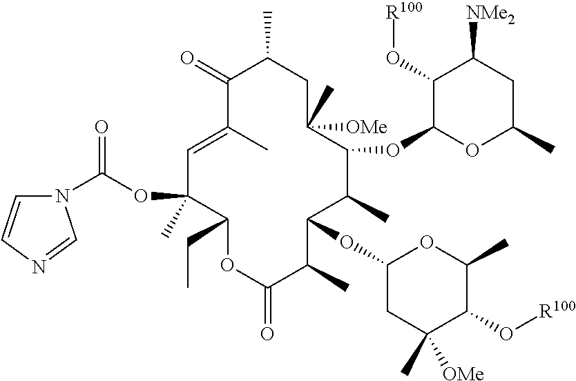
C1=C(C)C(=O)C(C)CC([OMe])(C)C(OC2C(O[R100])C([NMe2])CC(C)O2)C(C)C(OC2CC(C)([OMe])C(O[R100])C(C)O2)C(C)C(=O)OC(CC)C1(OC(N1C=CN=C1)=O)C
